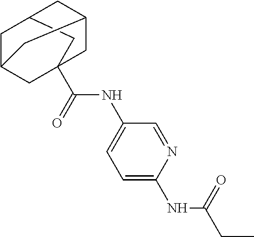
C1C2CC3(C(NC4=CC=C(NC(=O)CC)N=C4)=O)CC1CC(C3)C2
